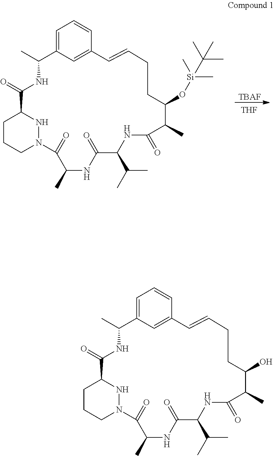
C1CCN2NC1C(=O)NC(C)C1=CC=CC(=C1)C=CCCC(O[Si](C)(C)C(C)(C)C)C(C)C(=O)NC(C(C)C)C(=O)NC(C)C2=O.[TBAF].[THF].C1CCN2NC1C(=O)NC(C)C1=CC=CC(=C1)C=CCCC(O)C(C)C(=O)NC(C(C)C)C(=O)NC(C)C2=O
